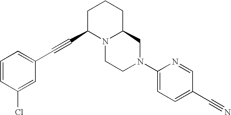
C1=CC(Cl)=CC(C#CC2N3C(CCC2)CN(C2=CC=C(C#N)C=N2)CC3)=C1
